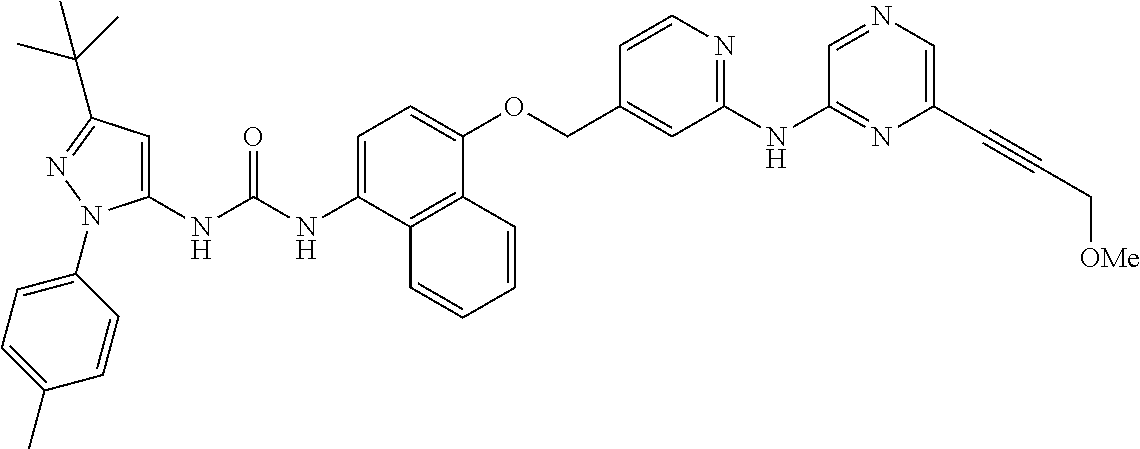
N(C(NC1=CC(C(C)(C)C)=NN1C1=CC=C(C)C=C1)=O)C1=CC=C(OCC2=CC(NC3=NC(C#CC[OMe])=CN=C3)=NC=C2)C2=C1C=CC=C2
